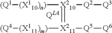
[(Q1][(X110)n)][X210](=[X211]([(X111)m)][(Q4])[Q5][Q6])[Q2][Q3]
